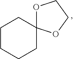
O1C2(OCC1)CCCCC2
